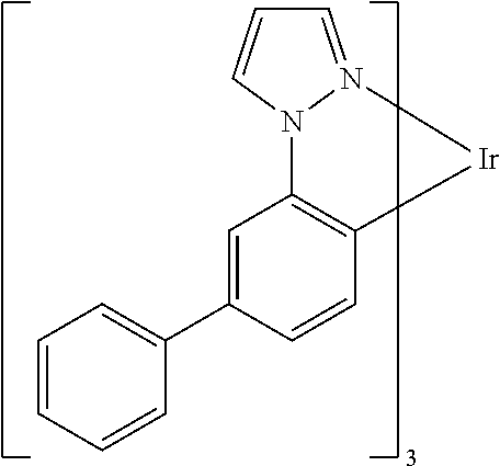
C12=C(C=CC(C3=CC=CC=C3)=C1)[Ir]N1=CC=CN21
